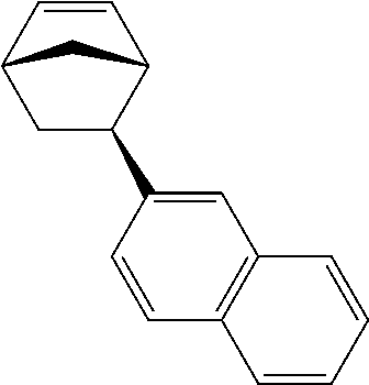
C1C(C2=CC3=C(C=C2)C=CC=C3)C2C=CC1C2
